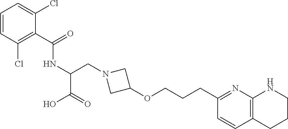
C(C1=C(Cl)C=CC=C1Cl)(=O)NC(CN1CC(OCCCC2=NC3=C(C=C2)CCCN3)C1)C(O)=O
